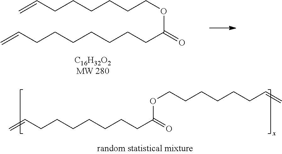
C=CCCCCCCOC(=O)CCCCCCCC=C.C=CCCCCCCCC(=O)OCCCCCCC=C
